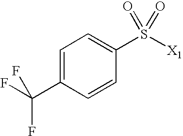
C1=C(C(F)(F)F)C=CC(S([X1])(=O)=O)=C1
